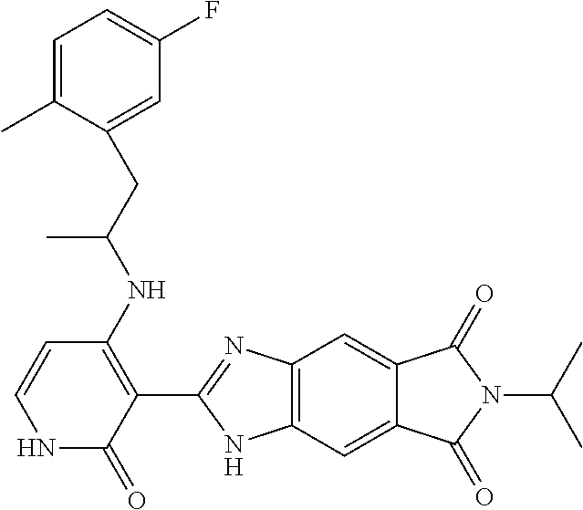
C1(CC(NC2=C(C3=NC4=C(C=C5C(=C4)C(=O)N(C(C)C)C5=O)N3)C(=O)NC=C2)C)=CC(F)=CC=C1C
